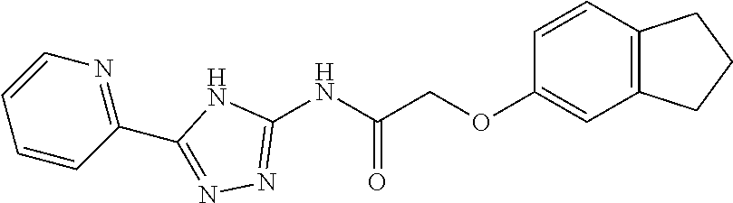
C1(OCC(NC2=NN=C(C3=NC=CC=C3)N2)=O)=CC2=C(C=C1)CCC2
